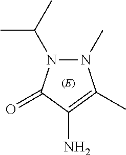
N1(C)N(C(C)C)C(=O)C(N)=C1C
